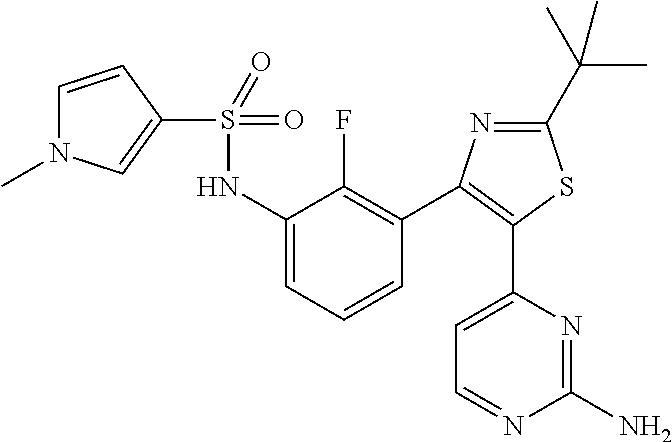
C1(S(NC2=CC=CC(C3=C(C4=CC=NC(N)=N4)SC(C(C)(C)C)=N3)=C2F)(=O)=O)=CN(C)C=C1
